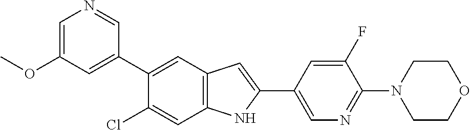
C1=C(OC)C=C(C2=CC3=C(C=C2Cl)NC(C2=CN=C(N4CCOCC4)C(F)=C2)=C3)C=N1
